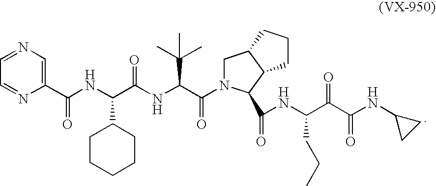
C1=NC(C(NC(C(NC(C(N2CC3C(C2C(NC(C(C(NC2CC2)=O)=O)CCC)=O)CCC3)=O)C(C)(C)C)=O)C2CCCCC2)=O)=CN=C1
